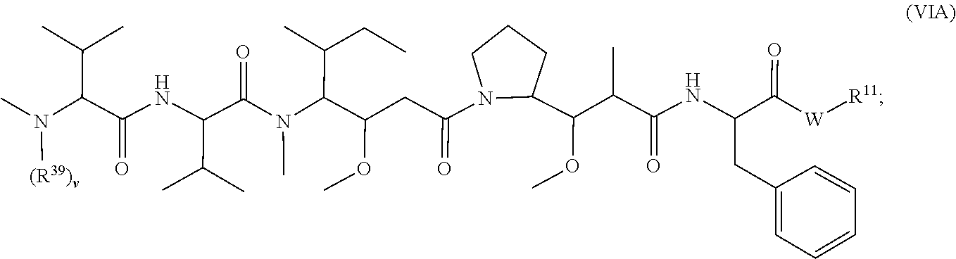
N(C)(C(C(OC)CC(N1C(C(OC)C(C(NC(CC2=CC=CC=C2)C(=O)[W][R11])=O)C)CCC1)=O)C(C)CC)C(C(NC(C(N([(R39)v])C)C(C)C)=O)C(C)C)=O
